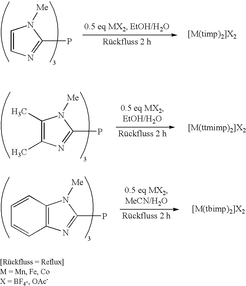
C1=CN=C(P)N1[Me].C1(C)=C(C)N=C(P)N1[Me].C12=C(N=C(P)N1[Me])C=CC=C2
